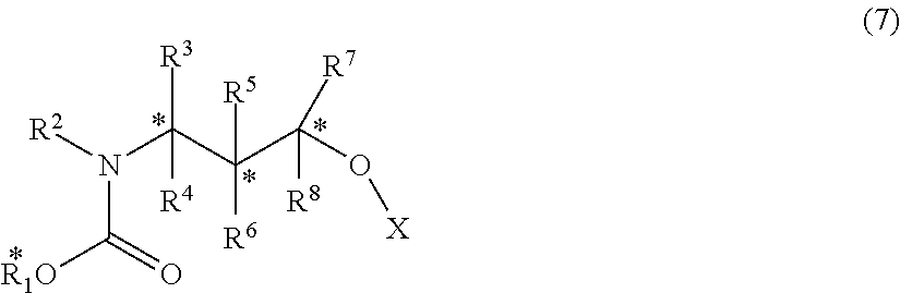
N(C(C(C(O[X])([R8])[R7])([R6])[R5])([R3])[R4])([R2])C([R1O])=O
